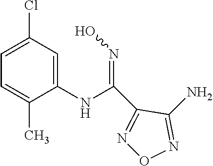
N1=C(N)C(C(NC2=CC(Cl)=CC=C2C)=NO)=NO1
